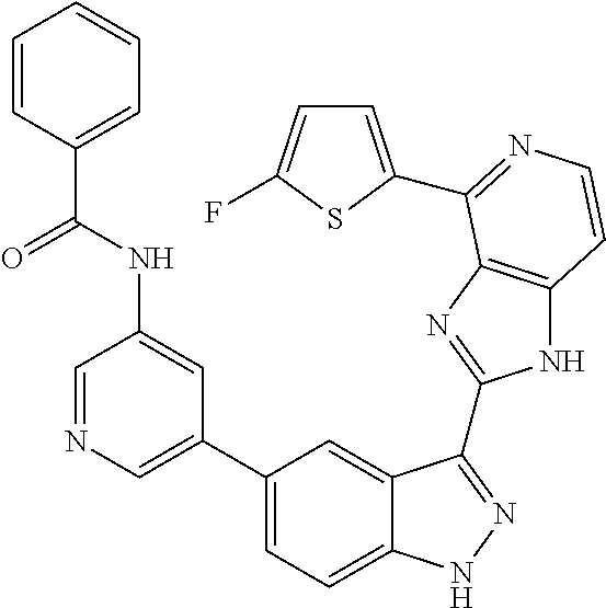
C1(C2=CN=CC(NC(=O)C3=CC=CC=C3)=C2)=CC=C2C(=C1)C(C1=NC3=C(N1)C=CN=C3C1=CC=C(F)S1)=NN2
